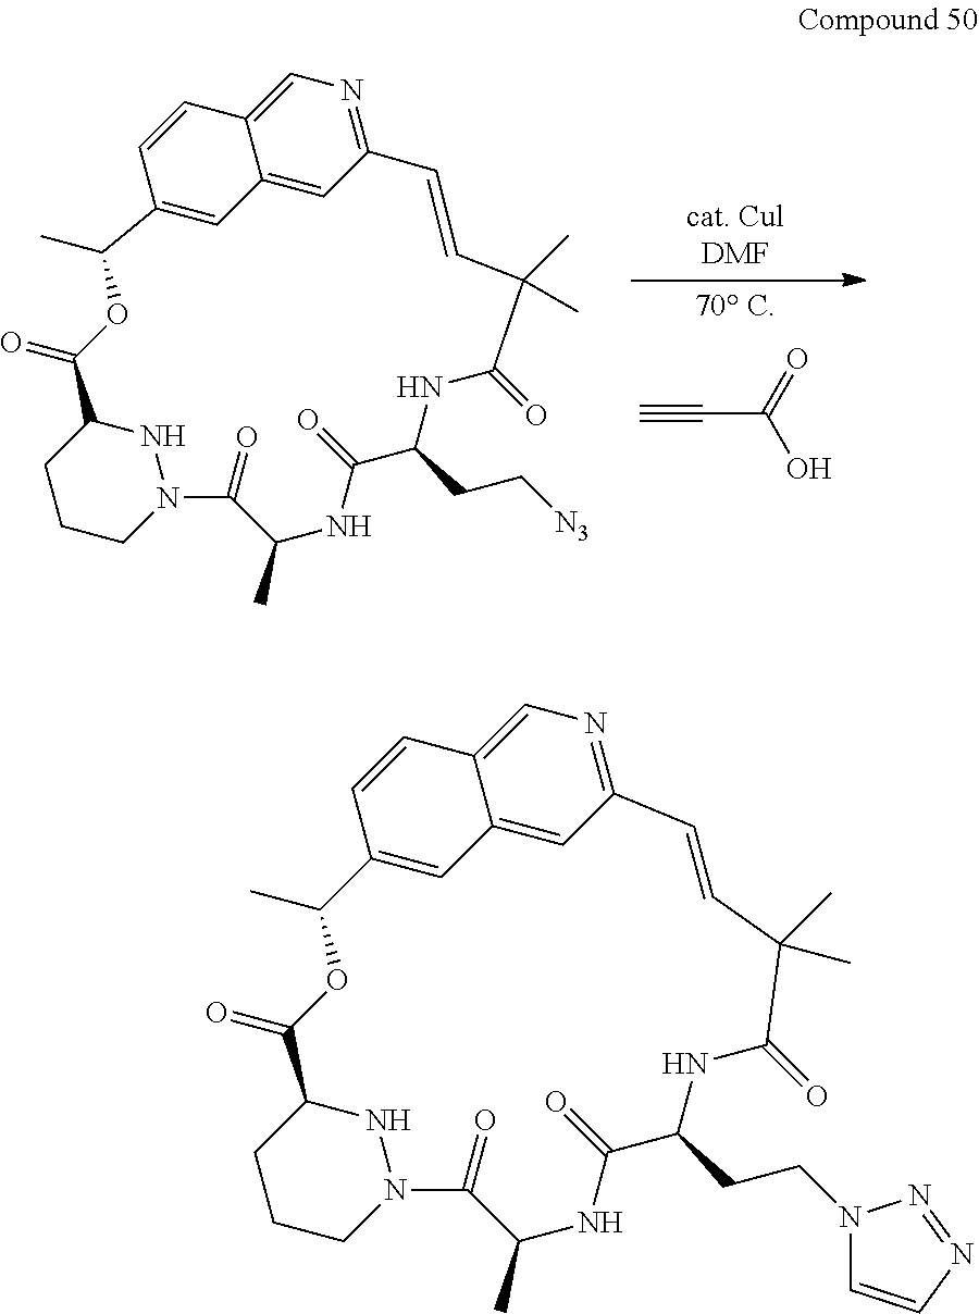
C(C(=O)O)#C.N1C2CCCN1C(=O)C(C)NC(=O)C(CC[N3])NC(=O)C(C)(C)C=CC1=NC=C3C(=C1)C=C(C(C)OC2=O)C=C3.N1C2CCCN1C(=O)C(C)NC(=O)C(CCN1C=CN=N1)NC(=O)C(C)(C)C=CC1=NC=C3C(=C1)C=C(C(C)OC2=O)C=C3
